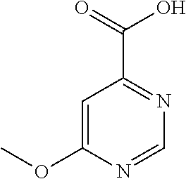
C1=C(OC)N=CN=C1C(=O)O
